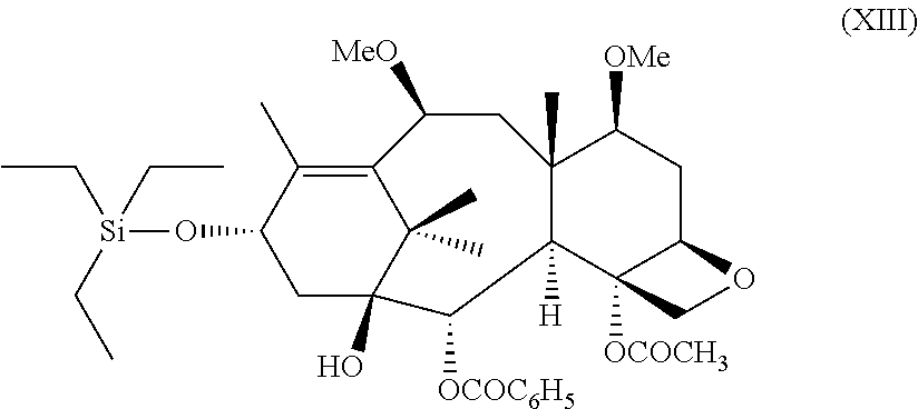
O(C1CC2(O)C(C)(C)C(=C1C)C([MeO])CC1(C)C([H])(C3([OCOCH3])C(CC1[OMe])OC3)C2[OCOC6H5])[Si](CC)(CC)CC
